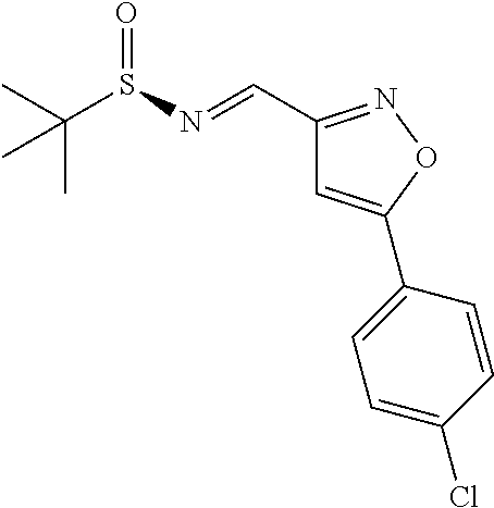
C(S(=O)N=CC1=NOC(C2=CC=C(Cl)C=C2)=C1)(C)(C)C
